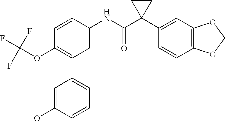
C1(NC(C2(C3=CC4=C(C=C3)OCO4)CC2)=O)=CC(C2=CC=CC(OC)=C2)=C(OC(F)(F)F)C=C1
